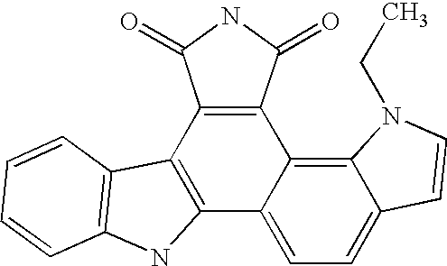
C12=C(C3=C4C(=CC=C3C3=C1C1=C(N3)C=CC=C1)C=CN4CC)C(=O)NC2=O
